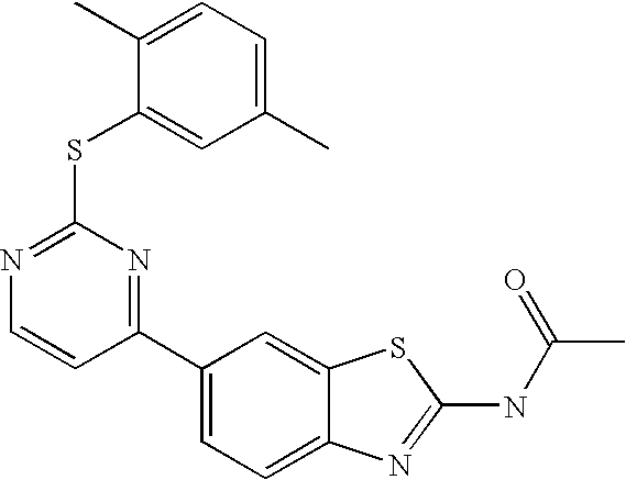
C1(C2=NC(SC3=CC(C)=CC=C3C)=NC=C2)=CC=C2C(=C1)SC(NC(C)=O)=N2
